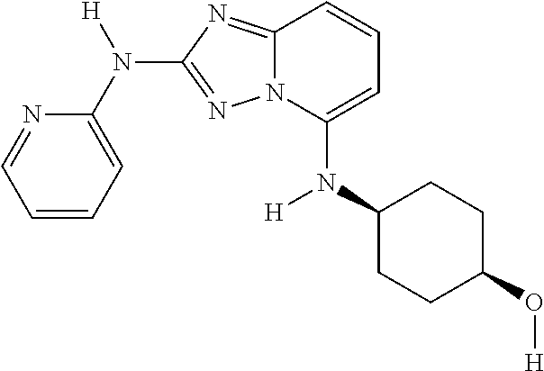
N1=CC=CC=C1N([H])C1=NN2C(=N1)C=CC=C2N(C1CCC(O[H])CC1)[H]
